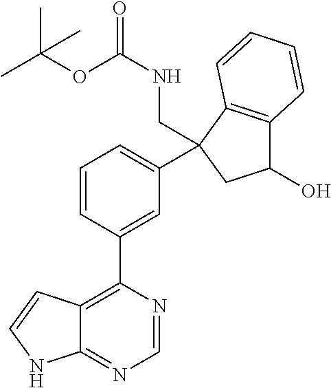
C1=NC(C2=CC(C3(CNC(OC(C)(C)C)=O)C4=C(C(O)C3)C=CC=C4)=CC=C2)=C2C(=N1)NC=C2
